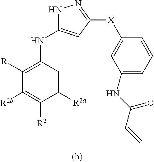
N1C(NC2=C([R1])C([R2b])=C([R2])C([R2a])=C2)=CC([X]C2=CC(NC(C=C)=O)=CC=C2)=N1
